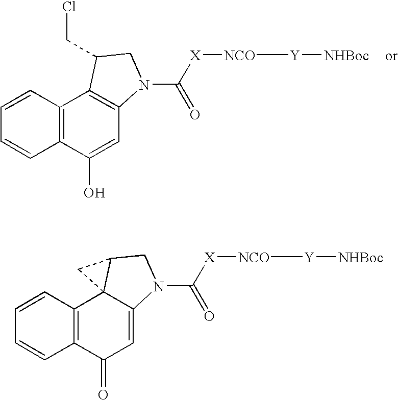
C12=C(C(O)=CC3=C1C(CCl)CN3C([X][NCO][Y][NHBoc])=O)C=CC=C2.C12=C(C(=O)C=C3C14C(CN3C([X][NCO][Y][NHBoc])=O)C4)C=CC=C2
